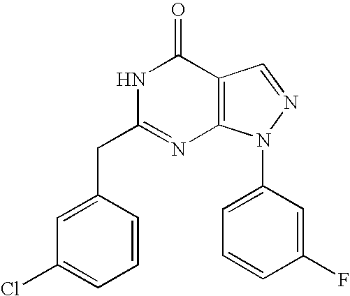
C12=C(N(C3=CC=CC(F)=C3)N=C1)N=C(CC1=CC(Cl)=CC=C1)NC2=O
